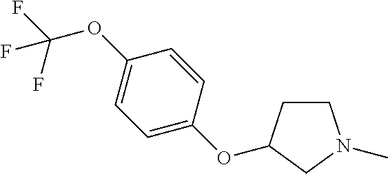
C1CC(OC2=CC=C(OC(F)(F)F)C=C2)CN1C
